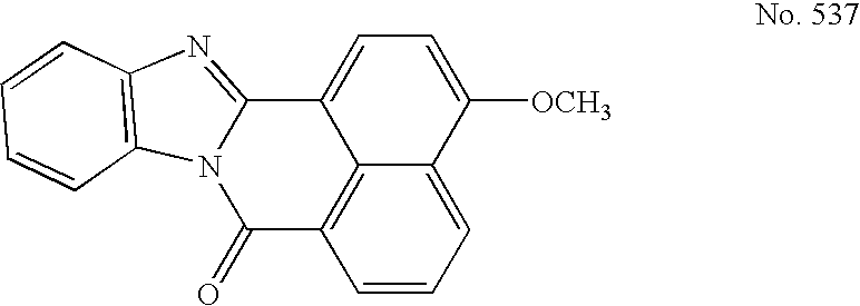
C1(=O)C2=C3C(=CC=C([OCH3])C3=CC=C2)C2=NC3=C(N12)C=CC=C3
